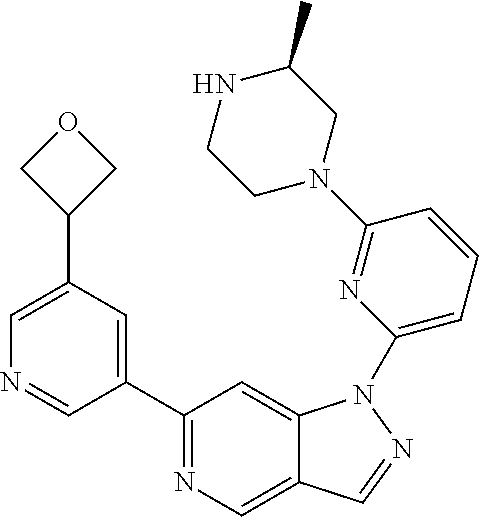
C1(C2=CC(C3COC3)=CN=C2)=NC=C2C(=C1)N(C1=CC=CC(N3CC(C)NCC3)=N1)N=C2
